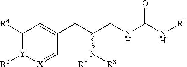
C1([R4])=[Y]([R2])[X]=CC(CC(CNC(N[R1])=O)N[R3])=C1.[R5]
